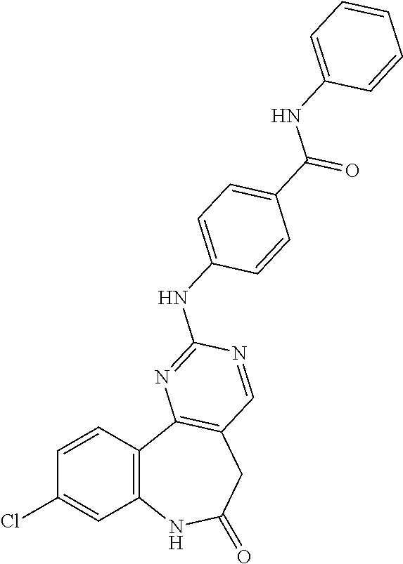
C1=CC2=C(C=C1Cl)NC(=O)CC1=C2N=C(NC2=CC=C(C(NC3=CC=CC=C3)=O)C=C2)N=C1
